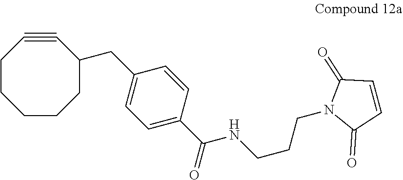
C1CCC(CC2=CC=C(C(NCCCN3C(=O)C=CC3=O)=O)C=C2)C#CCC1
